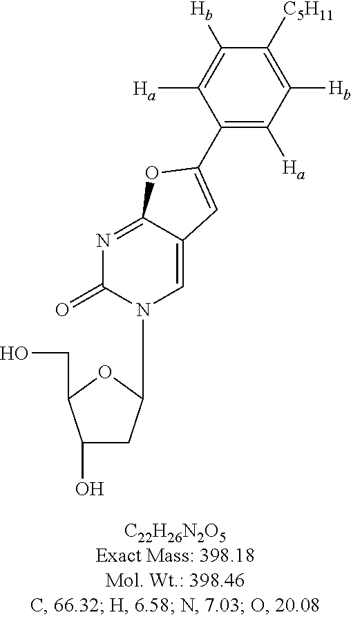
C1(C2=CC3=CN(C4CC(O)C(CO)O4)C(=O)N=C3O2)=C([Ha])C([Hb])=C([C5H11])C([Hb])=C1[Ha]
